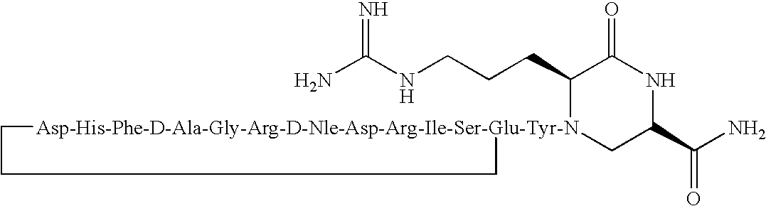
NC(NCCCC1[Asp-His-Phe-D-Ala-Gly-Arg-D-Nle-Asp-Arg-Ile-Ser-Glu-Tyr-N]2(CC(C(N)=O)NC1=O)CCC2)=N
